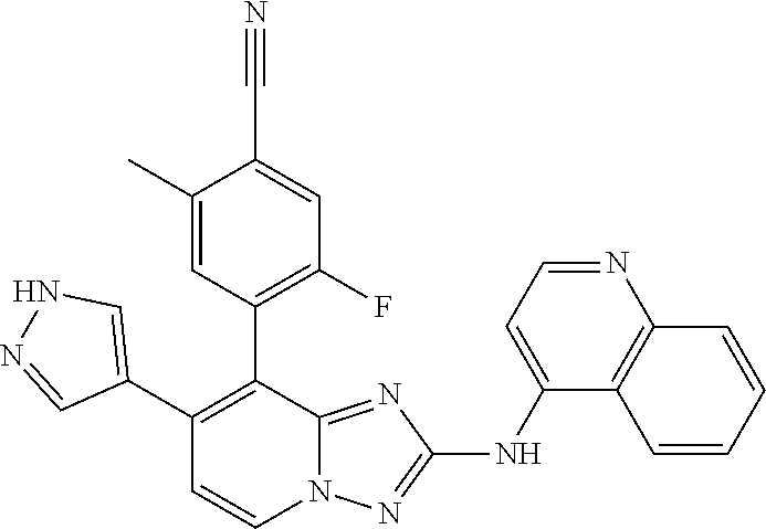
N1C=C(C2=C(C3=C(F)C=C(C#N)C(C)=C3)C3=NC(NC4=CC=NC5=C4C=CC=C5)=NN3C=C2)C=N1
